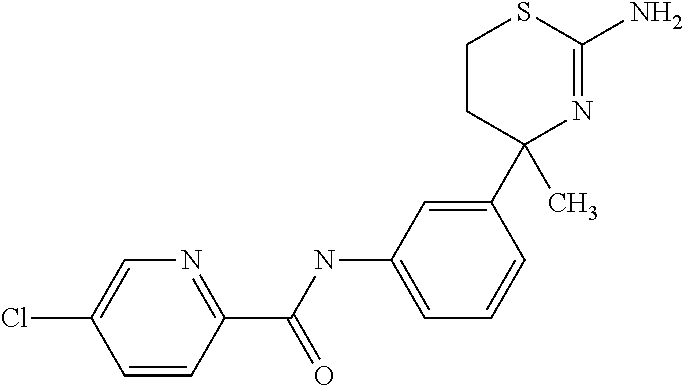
C1(C2(C)N=C(N)SCC2)=CC(NC(C2=NC=C(Cl)C=C2)=O)=CC=C1
